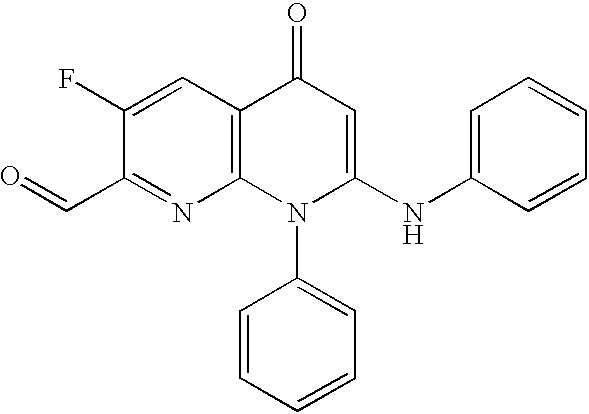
C1(F)=CC2=C(N=C1C=O)N(C1=CC=CC=C1)C(NC1=CC=CC=C1)=CC2=O
